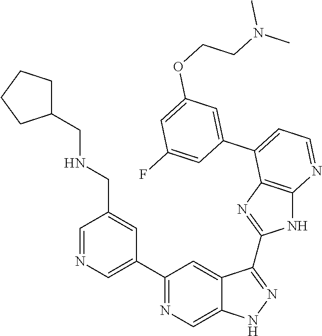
C1(C2=NC=C3C(=C2)C(C2=NC4=C(N2)N=CC=C4C2=CC(OCCN(C)C)=CC(F)=C2)=NN3)=CN=CC(CNCC2CCCC2)=C1
